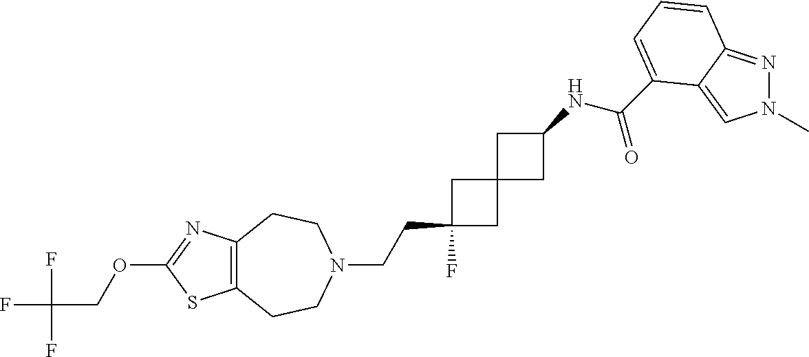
C12=C(N=C(OCC(F)(F)F)S1)CCN(CCC1(F)CC3(C1)CC(NC(=O)C1=CC=CC4=NN(C)C=C41)C3)CC2
